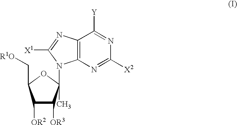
C1([OR2])C([OR3])C(C)(N2C3=C(C([Y])=NC([X2])=N3)N=C2[X1])OC1C[R1O]
